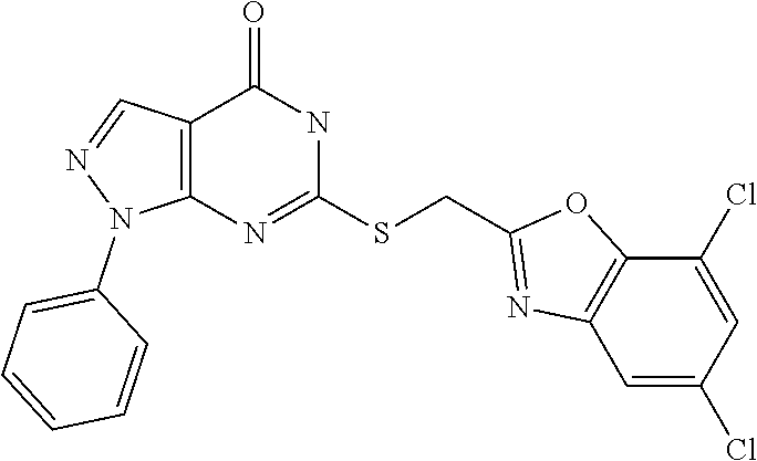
C12=C(N=C(SCC3=NC4=C(O3)C(Cl)=CC(Cl)=C4)NC1=O)N(C1=CC=CC=C1)N=C2
